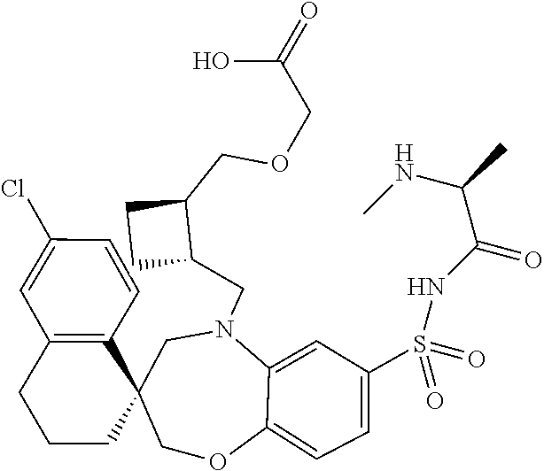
C1(Cl)=CC2=C(C=C1)C1(CCC2)CN(CC2C(COCC(O)=O)CC2)C2=CC(S(NC(C(NC)C)=O)(=O)=O)=CC=C2OC1
